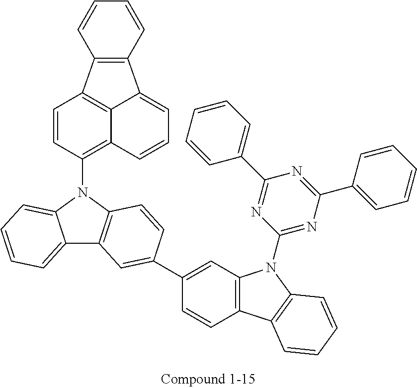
C12=CC=CC=C1C1=C(C=CC(C3=CC4=C(C=C3)C3=C(N4C4=NC(C5=CC=CC=C5)=NC(C5=CC=CC=C5)=N4)C=CC=C3)=C1)N2C1=C2C=CC=C3C4=C(C(=C23)C=C1)C=CC=C4
